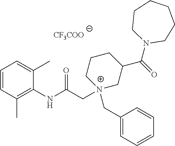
[CF3COO].C1=CC(C)=C(NC(C[N+]2(CC3=CC=CC=C3)CC(C(=O)N3CCCCCC3)CCC2)=O)C(C)=C1
